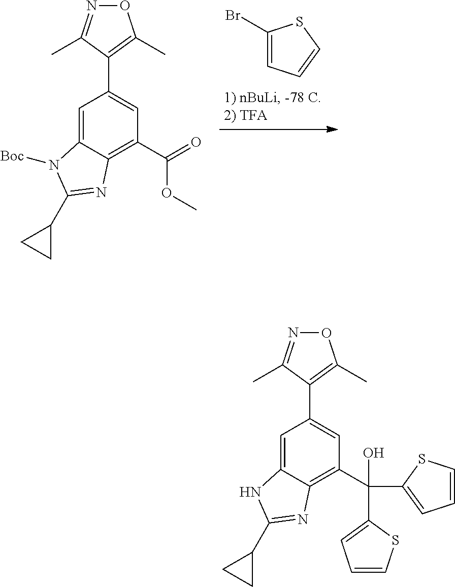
C1(Br)=CC=CS1.C1=C2C(=C(C(=O)OC)C=C1C1=C(C)ON=C1C)N=C(C1CC1)N2[Boc].C1=C2C(=C(C(C3=CC=CS3)(C3=CC=CS3)O)C=C1C1=C(C)ON=C1C)N=C(C1CC1)N2
